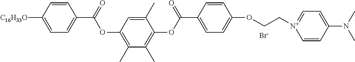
[C16H33O]C1=CC=C(C(=O)OC2=C(C)C(C)=C(OC(C3=CC=C(OCC[N+]4=CC=C(N(C)C)C=C4)C=C3)=O)C(C)=C2)C=C1.[Br-]
